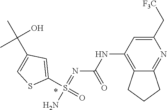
N(C1=C2C(=NC(C[F3C])=C1)CCC2)C(N=S(N)(C1=CC(C(C)(O)C)=CS1)=O)=O
